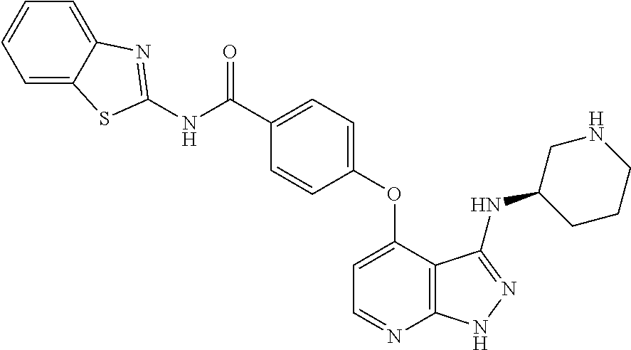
N(C(=O)C1=CC=C(OC2=CC=NC3=C2C(NC2CCCNC2)=NN3)C=C1)C1=NC2=CC=CC=C2S1
